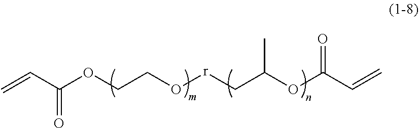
C=CC(=O)OCCO[r]CC(OC(C=C)=O)C
